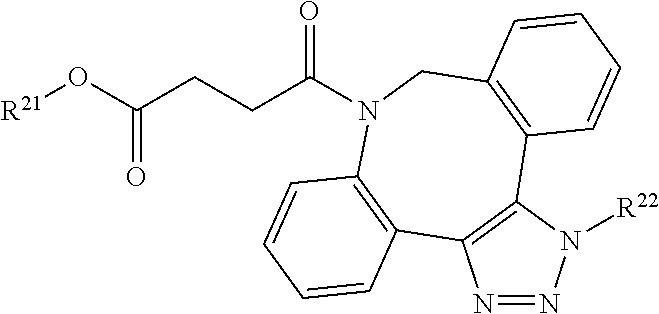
[R21]OC(CCC(=O)N1CC2=C(C3=C(N=NN3[R22])C3=C1C=CC=C3)C=CC=C2)=O
